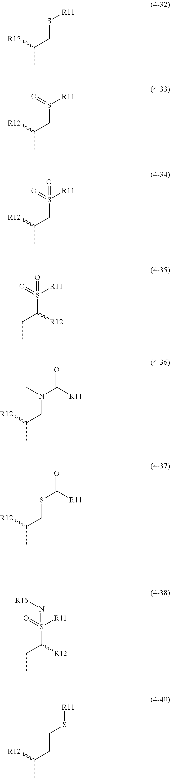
C(C)C(S([R11])(=O)=N[R16])[R12].C(C)([R12])CS[R11].C(C)([R12])CS([R11])=O.C(C)([R12])CS([R11])(=O)=O.C(C)C(S([R11])(=O)=O)[R12].C(C)([R12])CN(C([R11])=O)C.C(C)([R12])CSC([R11])=O.C(C)([R12])CCS[R11]
